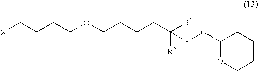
[X]CCCCOCCCCC([R1])([R2])COC1OCCCC1
